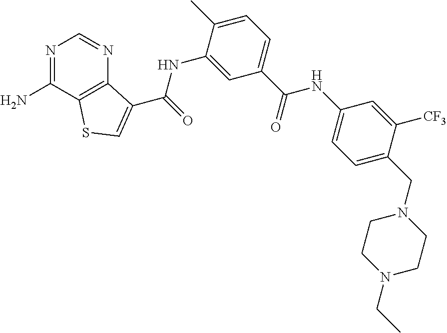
C1=NC2=C(C(N)=N1)SC=C2C(NC1=CC(C(NC2=CC=C(CN3CCN(CC)CC3)C([CF3])=C2)=O)=CC=C1C)=O
